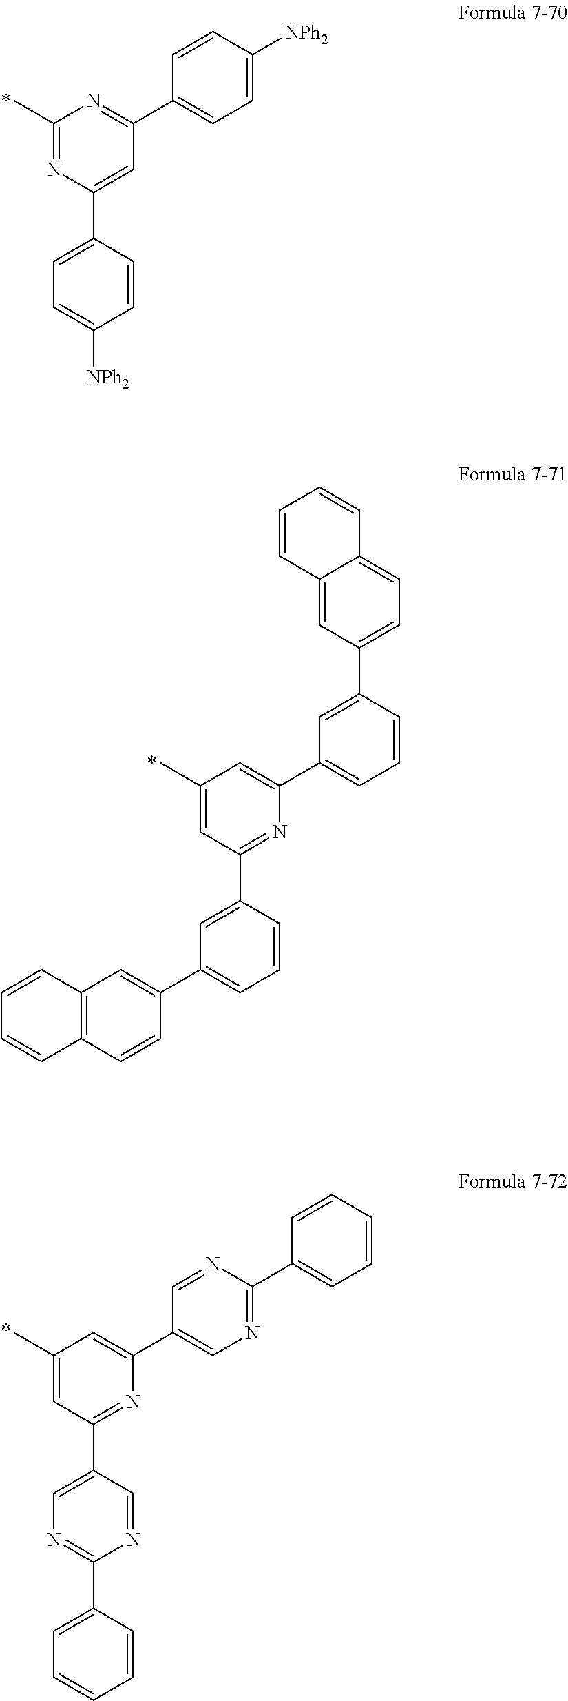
C1=C([NPh2])C=CC(C2=NC(C)=NC(C3=CC=C([NPh2])C=C3)=C2)=C1.C1=CC(C2=CC=C3C(=C2)C=CC=C3)=CC(C2=CC(C)=CC(C3=CC(C4=CC5=C(C=C4)C=CC=C5)=CC=C3)=N2)=C1.C1=CC(C2=NC=C(C3=NC(C4=CN=C(C5=CC=CC=C5)N=C4)=CC(C)=C3)C=N2)=CC=C1
